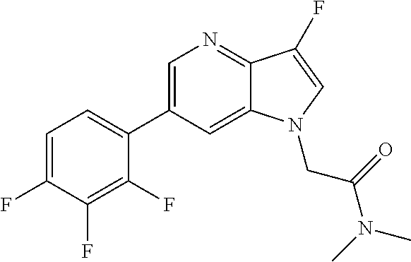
C1=C(F)C(F)=C(F)C(C2=CN=C3C(=C2)N(CC(=O)N(C)C)C=C3F)=C1
